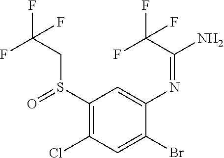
S(C1=C(Cl)C=C(Br)C(N=C(C(F)(F)F)N)=C1)(CC(F)(F)F)=O
